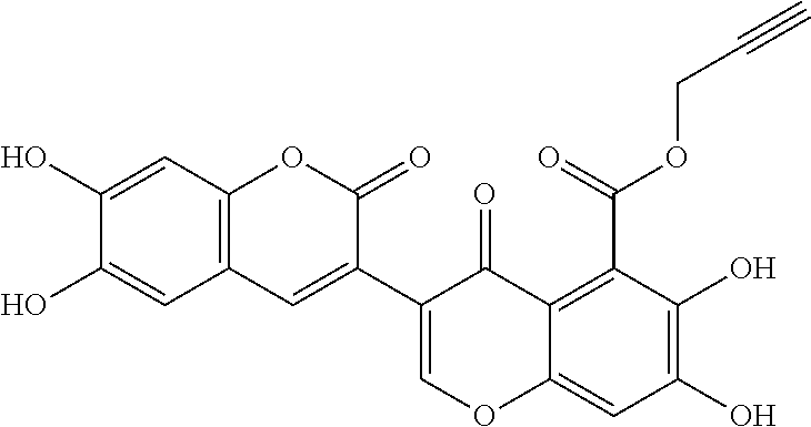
C1(O)=CC2=C(C=C(C3=COC4=CC(O)=C(O)C(C(=O)OCC#C)=C4C3=O)C(=O)O2)C=C1O
